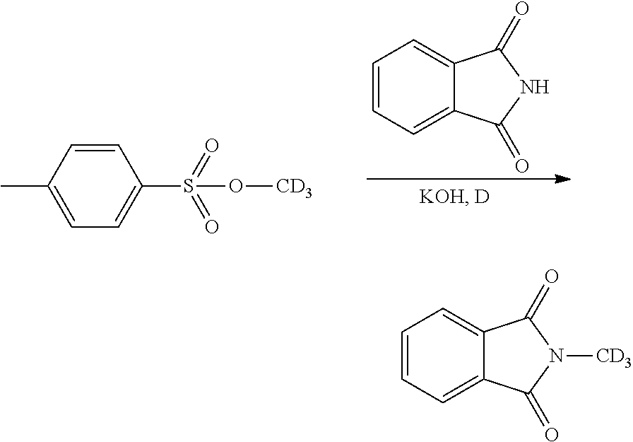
C1=CC=C2C(=C1)C(=O)NC2=O.CC1=CC=C(S(=O)(=O)O[CD3])C=C1.C1=CC=C2C(=C1)C(=O)N([CD3])C2=O
